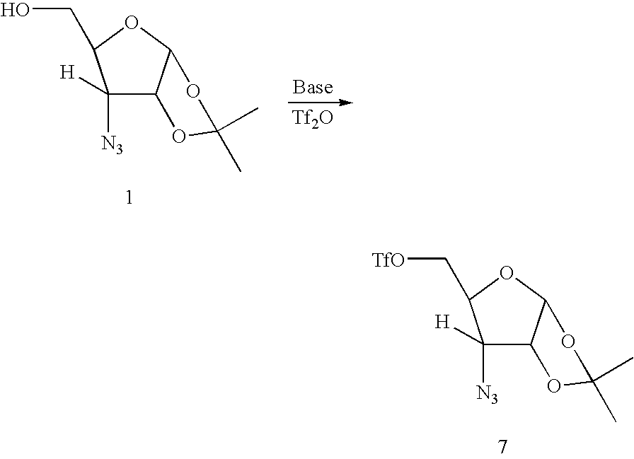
C1([H])([N3])C2C(OC1CO)OC(C)(C)O2.[Tf2O].C1([H])([N3])C2C(OC1C[TfO])OC(C)(C)O2
